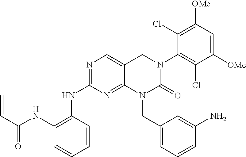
C1=CC=CC(NC2=NC=C3C(=N2)N(CC2=CC=CC(N)=C2)C(=O)N(C2=C(Cl)C([OMe])=CC([OMe])=C2Cl)C3)=C1NC(C=C)=O
